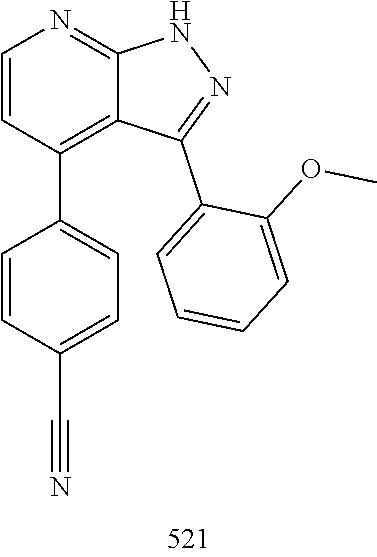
N1C2=NC=CC(C3=CC=C(C#N)C=C3)=C2C(C2=CC=CC=C2OC)=N1
